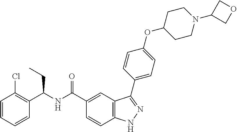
C(C(NC(C1=CC2=C(C=C1)NN=C2C1=CC=C(OC2CCN(C3COC3)CC2)C=C1)=O)C1=C(Cl)C=CC=C1)C
